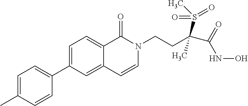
C1=C(C)C=CC(C2=CC=C3C(=C2)C=CN(CCC(C(=O)NO)(S(C)(=O)=O)C)C3=O)=C1
